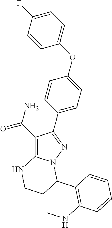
C1(C(N)=O)=C2N(N=C1C1=CC=C(OC3=CC=C(F)C=C3)C=C1)C(C1=C(NC)C=CC=C1)CCN2
